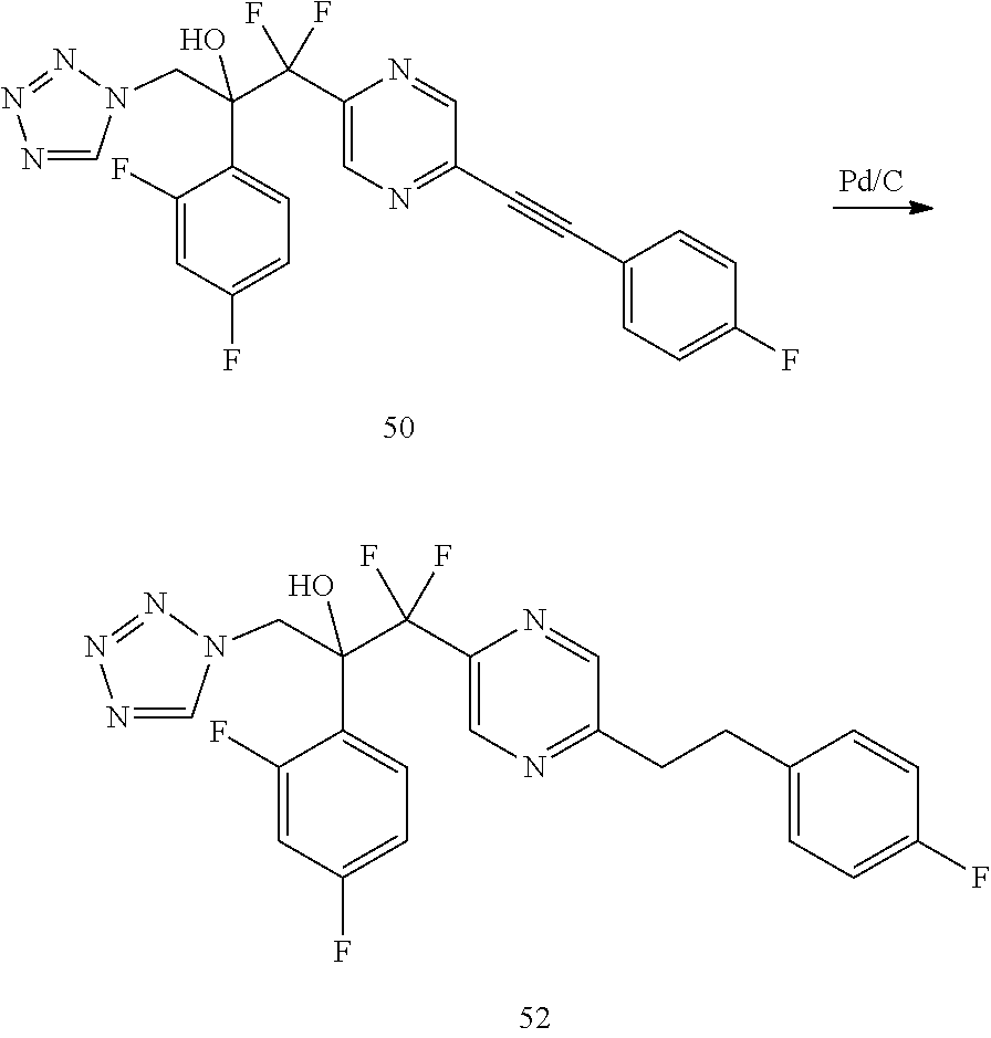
N1=CN(CC(C(C2=CN=C(C#CC3=CC=C(F)C=C3)C=N2)(F)F)(C2=CC=C(F)C=C2F)O)N=N1.C(C(C1=CN=C(CCC2=CC=C(F)C=C2)C=N1)(F)F)(C1=CC=C(F)C=C1F)(O)CN1C=NN=N1
